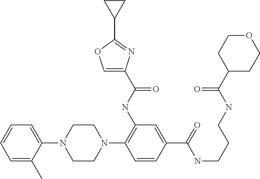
C1(C)=CC=CC=C1N1CCN(C2=C(NC(C3=COC(C4CC4)=N3)=O)C=C(C(=O)NCCCNC(C3CCOCC3)=O)C=C2)CC1
